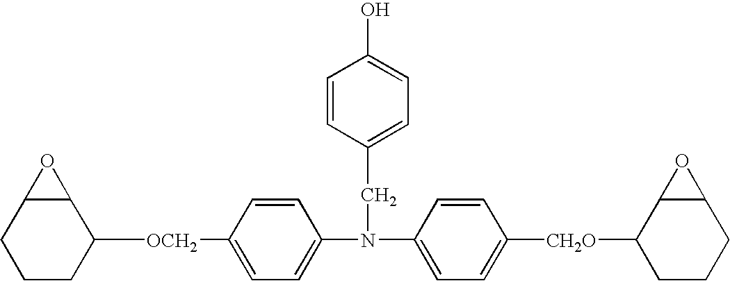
C1(N(C2=CC=C([OCH2]C3C4C(CCC3)O4)C=C2)CC2=CC=C(O)C=C2)=CC=C([CH2O]C2CCCC3C2O3)C=C1
